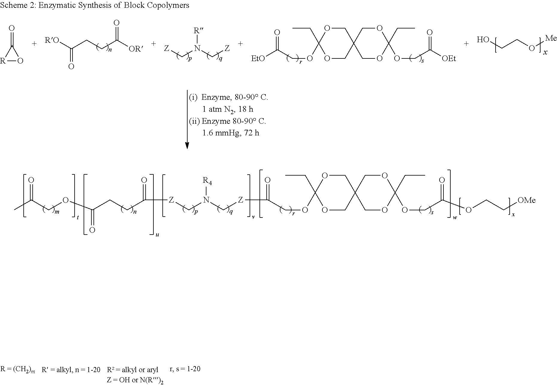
O=C(COC1(CC)OCC2(CO1)COC(OCC([OEt])=O)(CC)OC2)[EtO].OCCO[Me].[Z]CN(C[Z])[R].[RO]C(CCC([OR])=O)=O.[R]1OC1=O.CC(COC(=O)CCC([Z]CN(C[Z]C(=O)COC1(CC)OCC2(CO1)COC(OCC(OCC[OMe])=O)(CC)OC2)[R4])=O)=O
